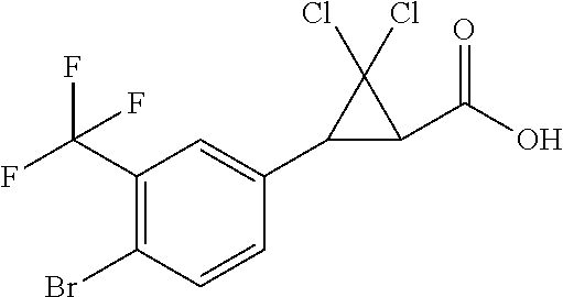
C1(Br)=C(C(F)(F)F)C=C(C2C(C(O)=O)C2(Cl)Cl)C=C1
